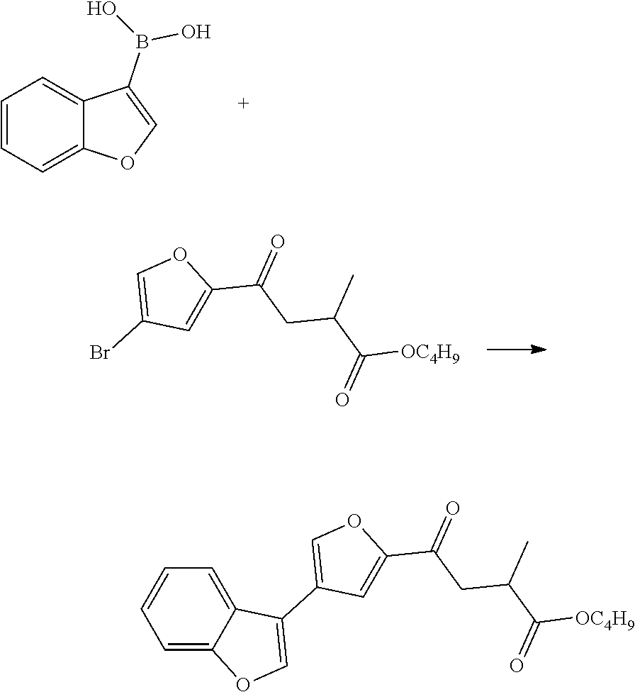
B(O)(C1=COC2=CC=CC=C21)O.C1=C(C(=O)CC(C)C(=O)[OC4H9])OC=C1Br.C1=CC=C2C(=C1)OC=C2C1=COC(C(=O)CC(C)C(=O)[OC4H9])=C1
